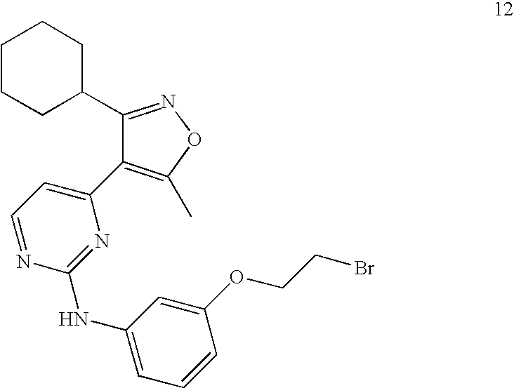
C1=C(NC2=NC(C3=C(C)ON=C3C3CCCCC3)=CC=N2)C=C(OCCBr)C=C1
